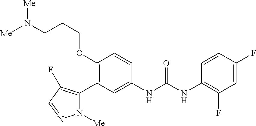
C1(OCCCN([Me])[Me])=C(C2=C(F)C=NN2[Me])C=C(NC(NC2=C(F)C=C(F)C=C2)=O)C=C1
